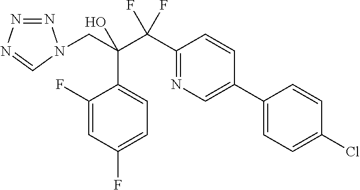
C1(F)=CC(F)=CC=C1C(CN1N=NN=C1)(C(C1=NC=C(C2=CC=C(Cl)C=C2)C=C1)(F)F)O
